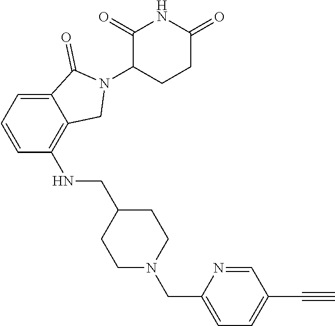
C12=CC=CC(NCC3CCN(CC4=CC=C(C#C)C=N4)CC3)=C1CN(C1CCC(=O)NC1=O)C2=O
